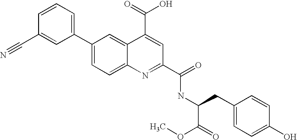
C1=CC(C#N)=CC(C2=CC=C3C(=C2)C(C(=O)O)=CC(C(=O)NC(CC2=CC=C(O)C=C2)C(=O)OC)=N3)=C1
